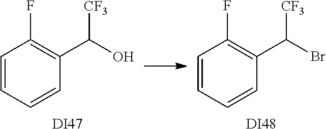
C1=CC=CC(C(O)[CF3])=C1F.[DI47].C1=CC=CC(C(Br)[CF3])=C1F.[DI48]
